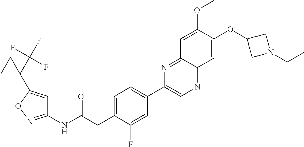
C1(NC(CC2=CC=C(C3=CN=C4C(=N3)C=C(OC)C(OC3CN(CC)C3)=C4)C=C2F)=O)=NOC(C2(C(F)(F)F)CC2)=C1
